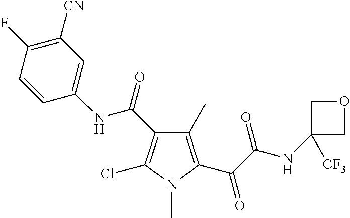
C1(C)=C(C(C(NC2([CF3])COC2)=O)=O)N(C)C(Cl)=C1C(=O)NC1=CC([CN])=C(F)C=C1
